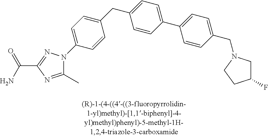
C1(CC2=CC=C(C3=CC=C(CN4CC(F)CC4)C=C3)C=C2)=CC=C(N2C(C)=NC(C(N)=O)=N2)C=C1
